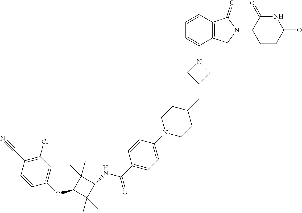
C1(OC2C(C)(C)C(NC(=O)C3=CC=C(N4CCC(CC5CN(C6=CC=CC7=C6CN(C6CCC(=O)NC6=O)C7=O)C5)CC4)C=C3)C2(C)C)=CC(Cl)=C(C#N)C=C1
